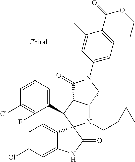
C1(C2C3C(N(CC4CC4)C24C2=CC=C(Cl)C=C2NC4=O)CN(C2=CC=C(C(=O)OCC)C(C)=C2)C3=O)=CC=CC(Cl)=C1F
